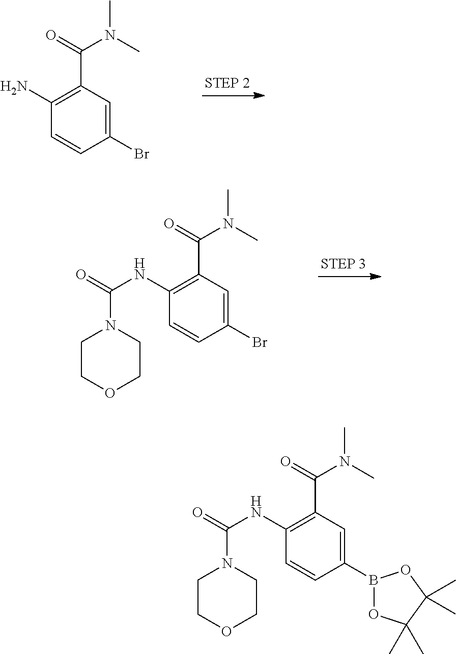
C1(Br)=CC(C(=O)N(C)C)=C(N)C=C1.C1(Br)=CC(C(=O)N(C)C)=C(NC(=O)N2CCOCC2)C=C1.C1(B2OC(C)(C)C(C)(C)O2)=CC(C(=O)N(C)C)=C(NC(=O)N2CCOCC2)C=C1
